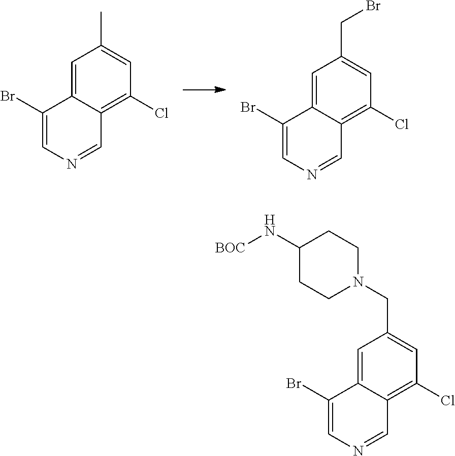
C1=NC=C(Br)C2=CC(CBr)=CC(Cl)=C12.C1=NC=C(Br)C2=CC(C)=CC(Cl)=C12.C1=NC=C(Br)C2=CC(CN3CCC(N[BOC])CC3)=CC(Cl)=C12
